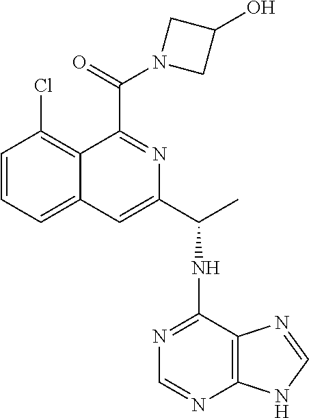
C1=CC=C2C(=C1Cl)C(C(N1CC(O)C1)=O)=NC(C(NC1=NC=NC3=C1N=CN3)C)=C2
